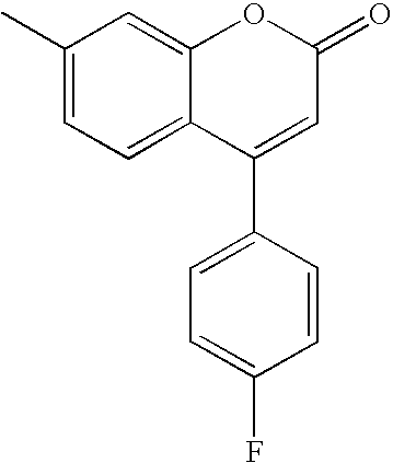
C1(C)=CC=C2C(=C1)OC(=O)C=C2C1=CC=C(F)C=C1
